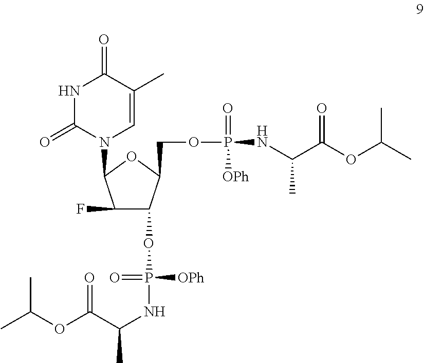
N1C(=O)N(C2C(F)C(OP(=O)([OPh])NC(C(OC(C)C)=O)C)C(COP(=O)([OPh])NC(C(OC(C)C)=O)C)O2)C=C(C)C1=O
